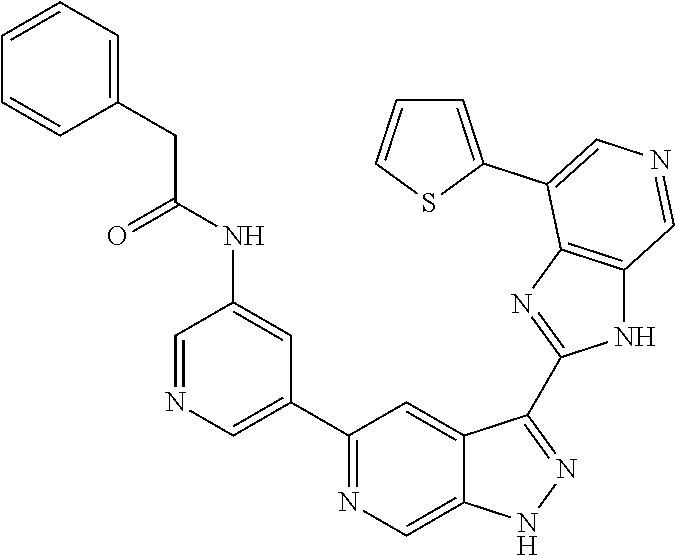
C1(C2=CN=CC(NC(=O)CC3=CC=CC=C3)=C2)=NC=C2C(=C1)C(C1=NC3=C(N1)C=NC=C3C1=CC=CS1)=NN2
